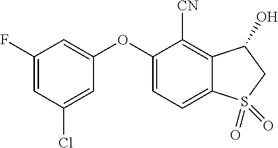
O(C1=CC(F)=CC(Cl)=C1)C1=CC=C2C(=C1[CN])C(O)CS2(=O)=O
